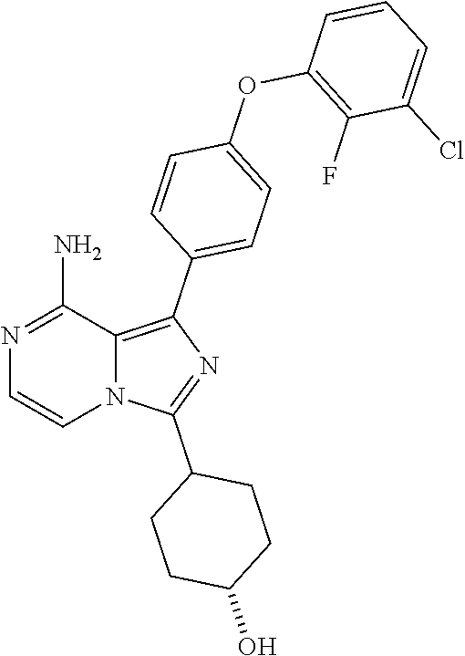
N12C(=C(C3=CC=C(OC4=C(F)C(Cl)=CC=C4)C=C3)N=C1C1CCC(O)CC1)C(N)=NC=C2
